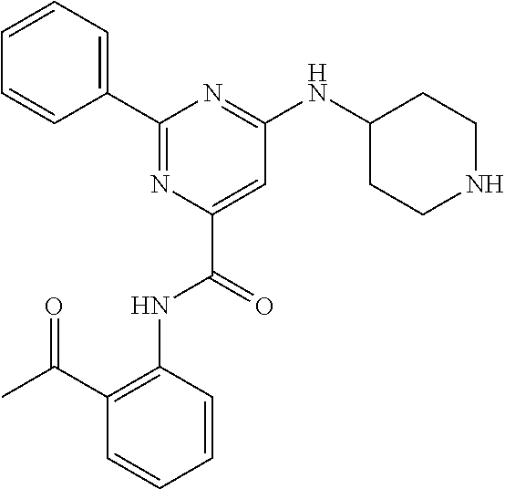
C1(C2=CC=CC=C2)=NC(C(=O)NC2=C(C(C)=O)C=CC=C2)=CC(NC2CCNCC2)=N1
